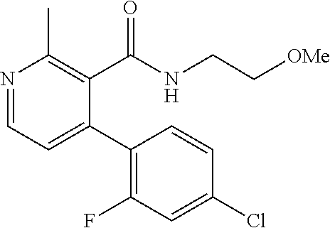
N1=CC=C(C2=C(F)C=C(Cl)C=C2)C(C(NCC[OMe])=O)=C1C
